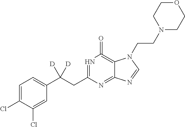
N1=C(CC(C2=CC=C(Cl)C(Cl)=C2)([D])[D])N=C2C(=C1=O)N(CCN1CCOCC1)C=N2
